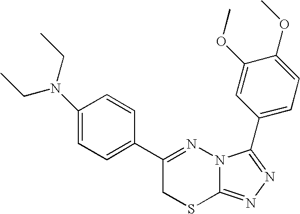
C1=C(N(CC)CC)C=CC(C2=NN3C(=NN=C3C3=CC=C(OC)C(OC)=C3)SC2)=C1
